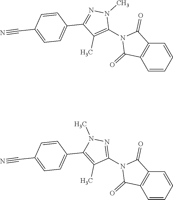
C1=CC=CC2=C1C(=O)N(C1=C(C)C(C3=CC=C(C#N)C=C3)=NN1C)C2=O.C1=CC=CC2=C1C(=O)N(C1=NN(C)C(C3=CC=C(C#N)C=C3)=C1C)C2=O
